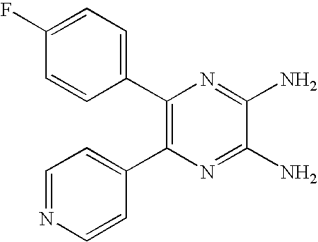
C1(C2=C(C3=CC=NC=C3)N=C(N)C(N)=N2)=CC=C(F)C=C1
